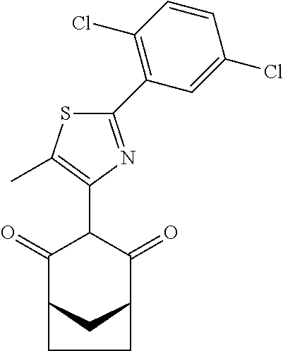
C1(=O)C2CC(C(=O)C1C1=C(C)SC(C3=C(Cl)C=CC(Cl)=C3)=N1)CC2
